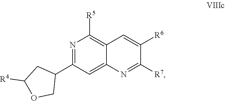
C1=C2C(=C([R5])N=C1C1CC([R4])OC1)C=C([R6])C([R7])=N2
